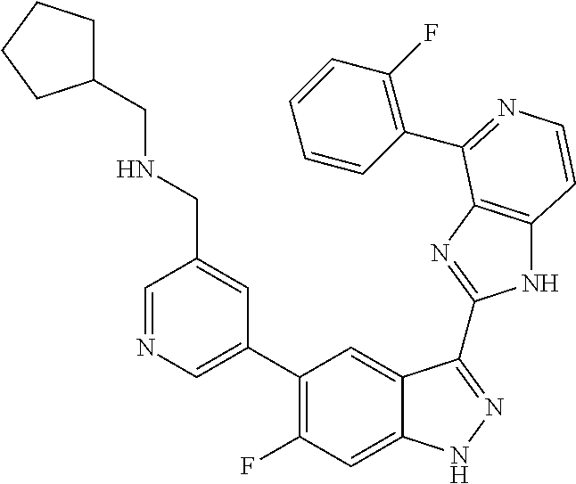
C1=C(C2=C(F)C=C3C(=C2)C(C2=NC4=C(N2)C=CN=C4C2=C(F)C=CC=C2)=NN3)C=C(CNCC2CCCC2)C=N1
